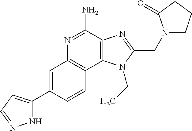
C1=C(C2=CC=NN2)C=CC2=C1N=C(N)C1=C2N(CC)C(CN2CCCC2=O)=N1
